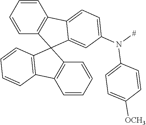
C1=CC2=C(C=C1)C1(C3=CC(N([#])C4=CC=C([OCH3])C=C4)=CC=C23)C2=C(C=CC=C2)C2=C1C=CC=C2
